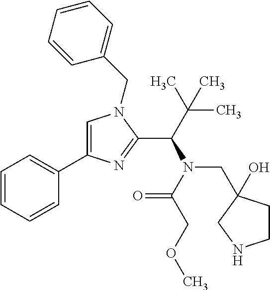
C1=C(C2=CC=CC=C2)N=C(C(C(C)(C)C)N(C(COC)=O)CC2(O)CCNC2)N1CC1=CC=CC=C1
